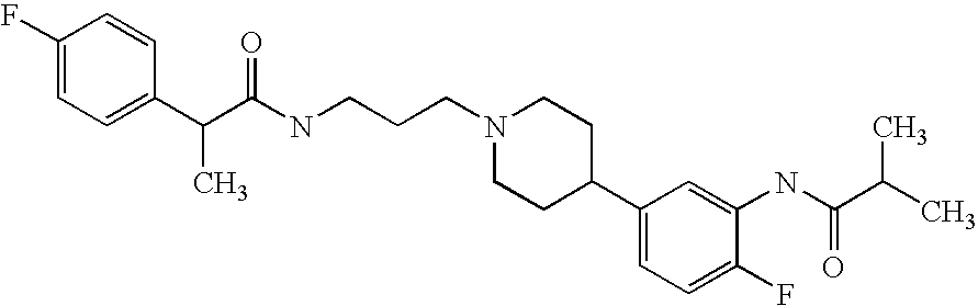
C1(F)=CC=C(C(C(NCCCN2CCC(C3=CC=C(F)C(NC(C(C)C)=O)=C3)CC2)=O)C)C=C1
